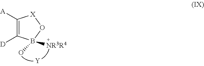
C1([A])=C([D])B([NR3R4])(O)O[X]1.[Y]
